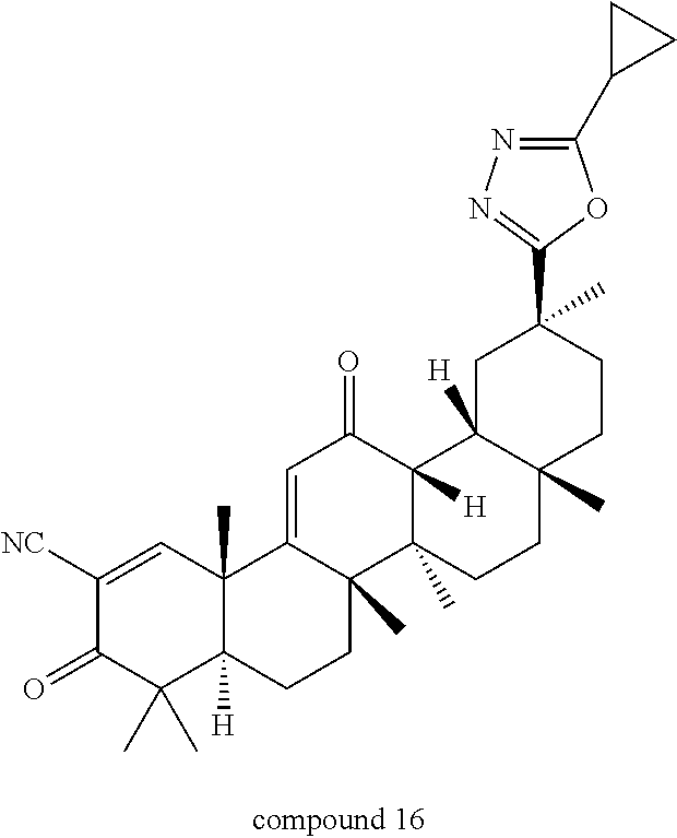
C1([NC])=CC2(C)C([H])(C(C)(C)C1=O)CCC1(C)C2=CC(=O)C2([H])C1(C)CCC1(C)C2([H])CC(C)(C2=NN=C(C3CC3)O2)CC1
